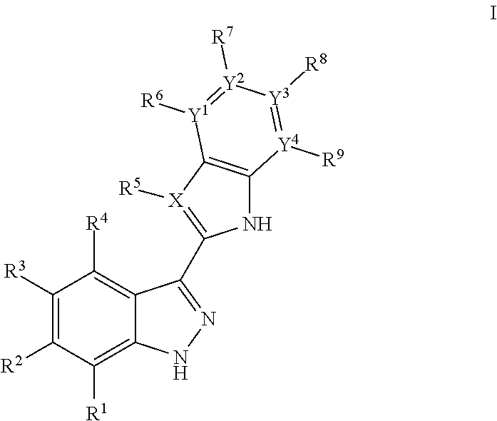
C1([R3])=C([R2])C([R1])=C2C(=C1[R4])C(C1=[X]([R5])C3=C(N1)[Y4]([R9])=[Y3]([R8])[Y2]([R7])=[Y1]3[R6])=NN2
